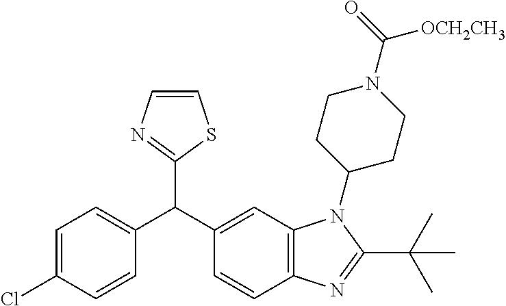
C1=C(Cl)C=CC(C(C2=CC3=C(C=C2)N=C(C(C)(C)C)N3C2CCN(C(=O)[OCH2CH3])CC2)C2=NC=CS2)=C1
